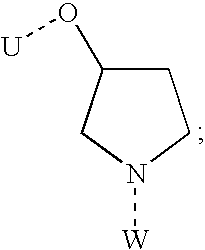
C1CN([W])CC1O[U]
